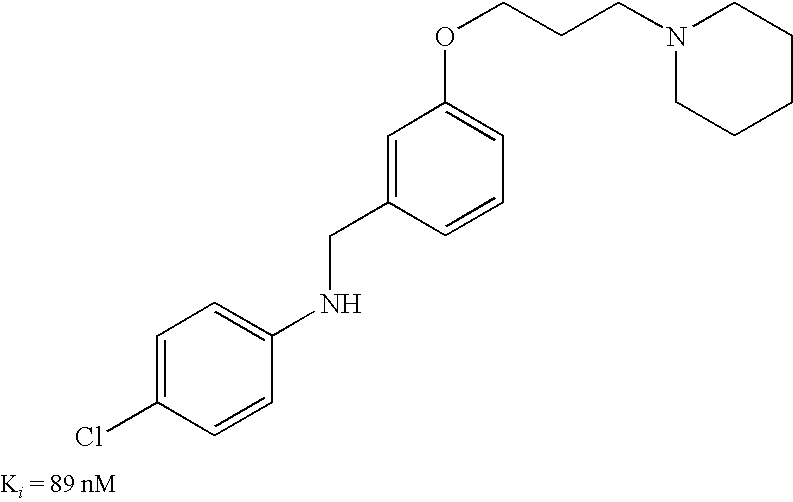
N1(CCCOC2=CC=CC(CNC3=CC=C(Cl)C=C3)=C2)CCCCC1
